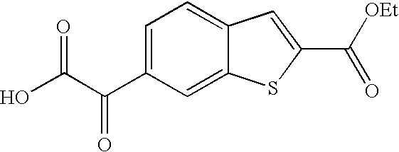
C1=C(C(=O)C(=O)O)C=C2C(=C1)C=C(C([OEt])=O)S2
